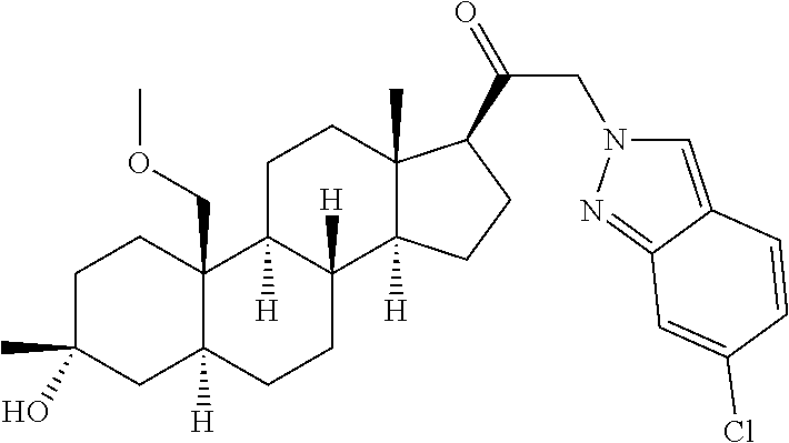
C1C(C)(O)CC2([H])C(COC)(C1)C1([H])C([H])(CC2)C2([H])C(C)(CC1)C(C(=O)CN1C=C3C(=N1)C=C(Cl)C=C3)CC2
